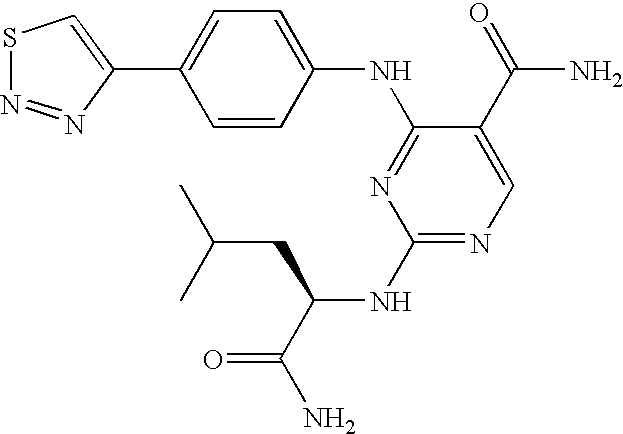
C1=C(C2=CSN=N2)C=CC(NC2=NC(NC(C(N)=O)CC(C)C)=NC=C2C(=O)N)=C1
